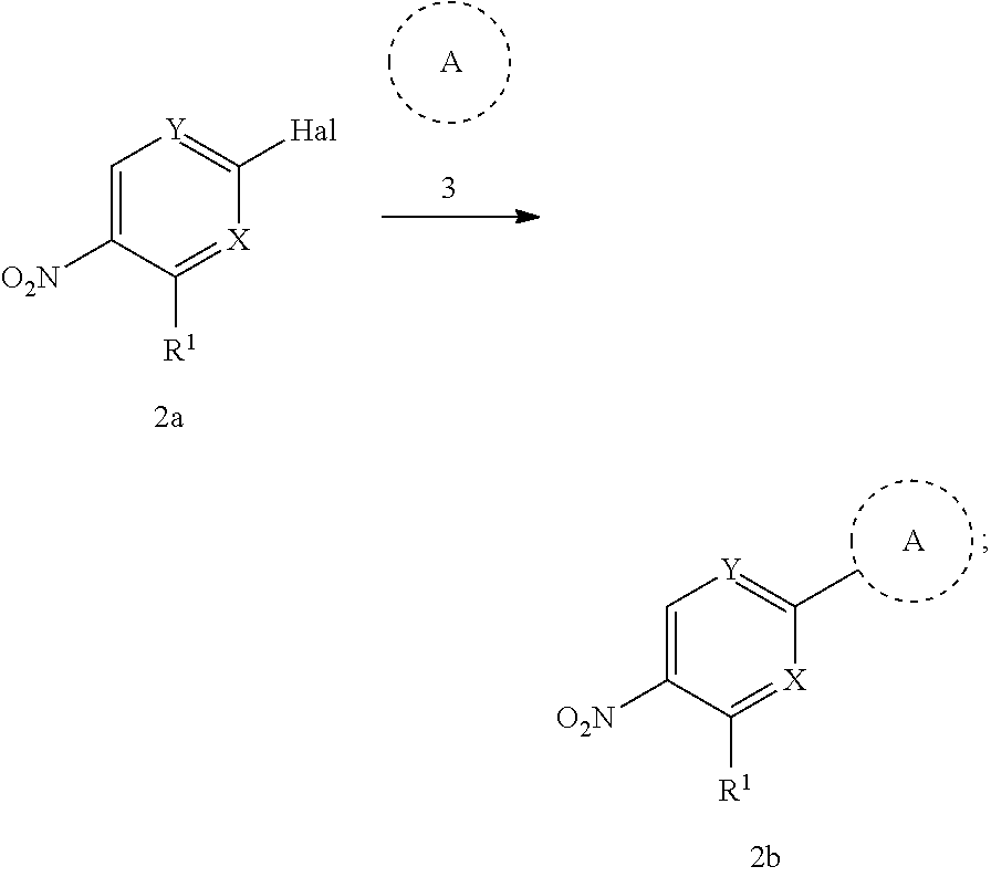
[A].C1=C([O2N])C([R1])=[X]C([Hal])=[Y]1.C1=C([O2N])C([R1])=[X]C(C)=[Y]1.[A]
